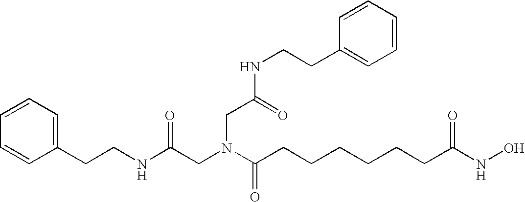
C1=CC=C(CCNC(CN(C(CCCCCCC(NO)=O)=O)CC(NCCC2=CC=CC=C2)=O)=O)C=C1
